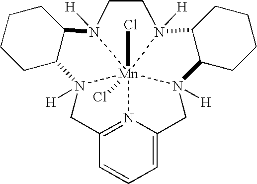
N12=C3C=CC=C1CN1([H])[Mn]245(Cl)(Cl)N([H])(C3)C2C(CCCC2)N4([H])CCN5([H])C2C1CCCC2
